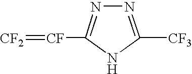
N1=C([CF3])NC([CF]=[CF2])=N1
